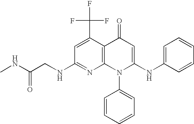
C1(NCC(NC)=O)=NC2=C(C(C(F)(F)F)=C1)C(=O)C=C(NC1=CC=CC=C1)N2C1=CC=CC=C1
